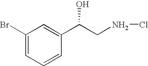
C1(Br)=CC=CC(C(CNCl)O)=C1
